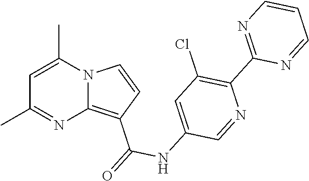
C1=C(C)N2C(=C(C(=O)NC3=CC(Cl)=C(C4=NC=CC=N4)N=C3)C=C2)N=C1C
